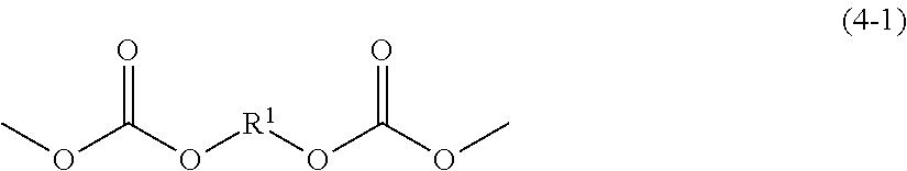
COC(O[R1]OC(OC)=O)=O
